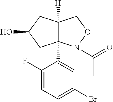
C12([H])C(C3=CC(Br)=CC=C3F)(N(C(=O)C)OC1)CC(O)C2
